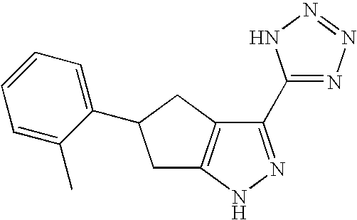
C1(C2=NN=NN2)=NNC2=C1CC(C1=CC=CC=C1C)C2
